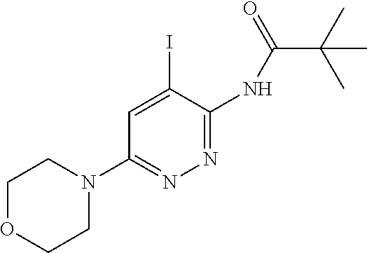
C1OCCN(C2=NN=C(NC(C(C)(C)C)=O)C(I)=C2)C1
